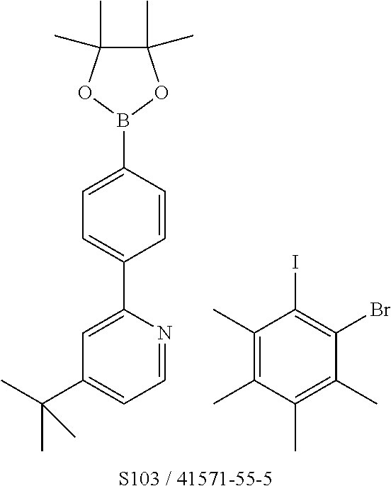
C1(C(C)(C)C)=CC=NC(C2=CC=C(B3OC(C)(C)C(C)(C)O3)C=C2)=C1.C1(C)=C(C)C(C)=C(C)C(Br)=C1I.[S103 / 41571-55-5]
